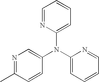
C1=NC(N(C2=CC=CC=N2)C2=CN=C(C)C=C2)=CC=C1
